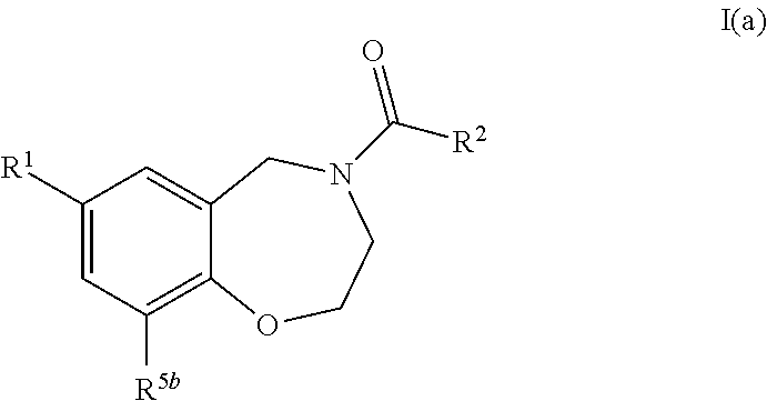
[R1]C1=CC([R5b])=C2C(=C1)CN(C([R2])=O)CCO2
